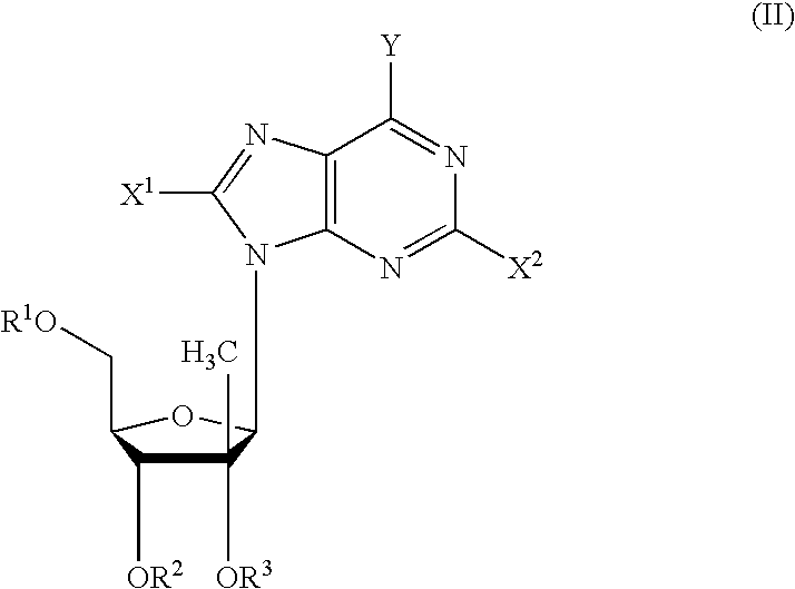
C12=C(N=C([X2])N=C1[Y])N(C1C([OR3])(C)C([OR2])C(C[R1O])O1)C([X1])=N2
